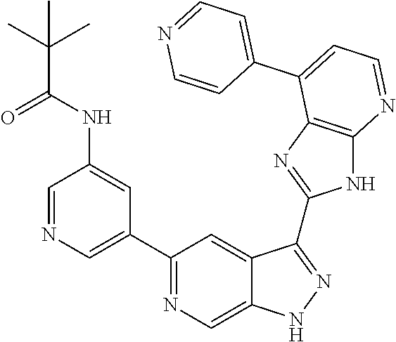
C1=NC=C(C2=NC=C3C(=C2)C(C2=NC4=C(N2)N=CC=C4C2=CC=NC=C2)=NN3)C=C1NC(=O)C(C)(C)C
